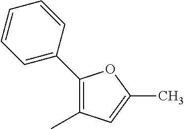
C1(C2=CC=CC=C2)=C(C)C=C(C)O1
